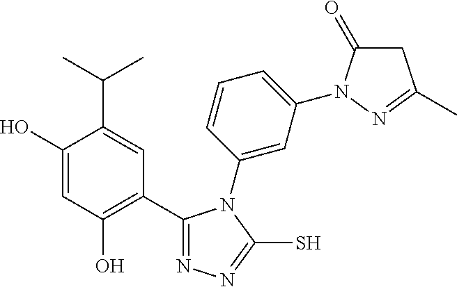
C1(C2=C(O)C=C(O)C(C(C)C)=C2)=NN=C(S)N1C1=CC(N2C(=O)CC(C)=N2)=CC=C1
